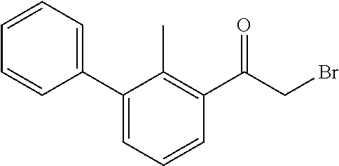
C1=CC=C(C2=CC=CC(C(CBr)=O)=C2C)C=C1
